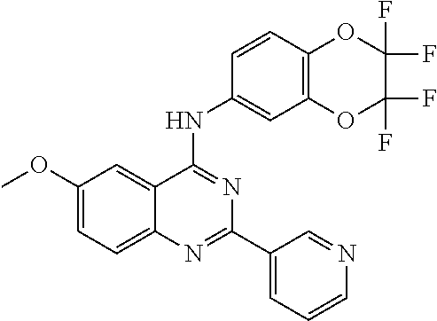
COC1=CC=C2C(=C1)C(NC1=CC3=C(C=C1)OC(F)(F)C(F)(F)O3)=NC(C1=CC=CN=C1)=N2
